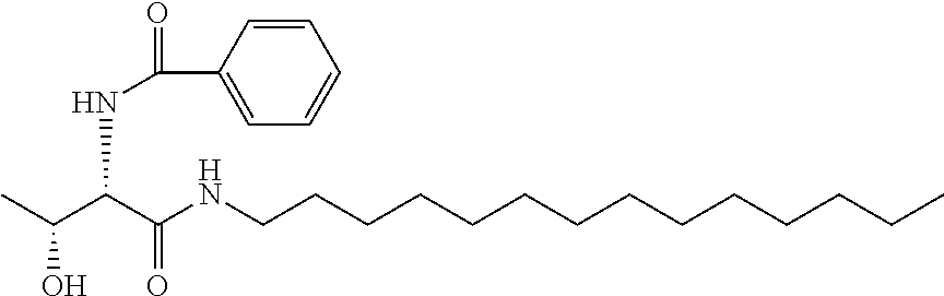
CC(C(C(NCCCCCCCCCCCCCC)=O)NC(=O)C1=CC=CC=C1)O
